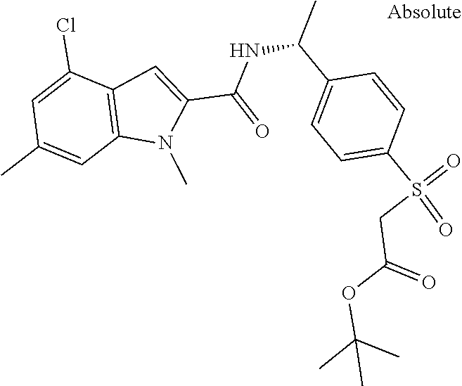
C12=C(C(Cl)=CC(C)=C1)C=C(C(NC(C1=CC=C(S(=O)(=O)CC(=O)OC(C)(C)C)C=C1)C)=O)N2C
